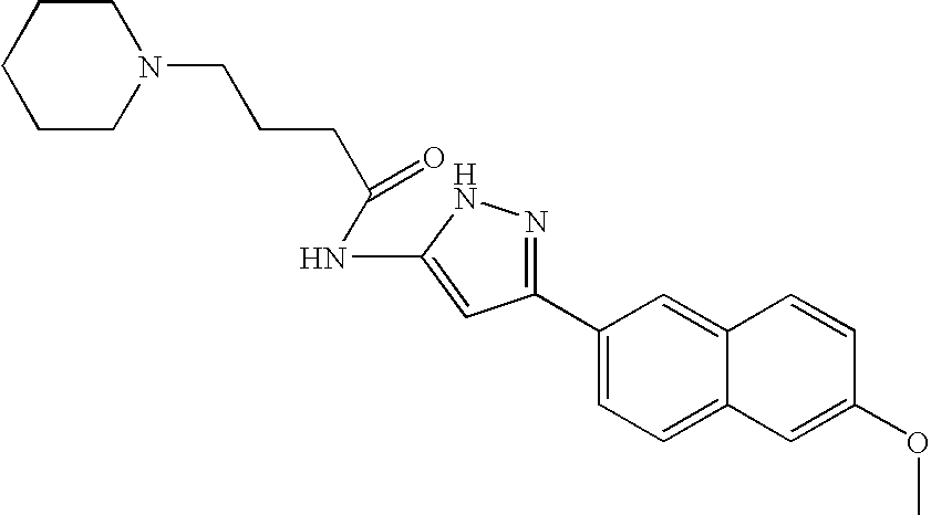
N1(CCCC(NC2=CC(C3=CC=C4C(=C3)C=CC(OC)=C4)=NN2)=O)CCCCC1
